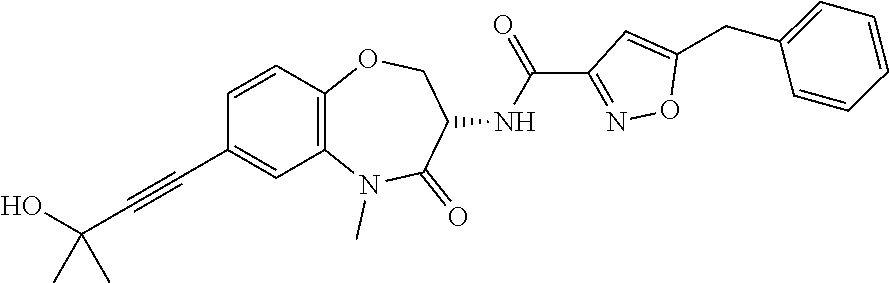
C12=C(C=CC(C#CC(O)(C)C)=C1)OCC(NC(C1=NOC(CC3=CC=CC=C3)=C1)=O)C(=O)N2C
